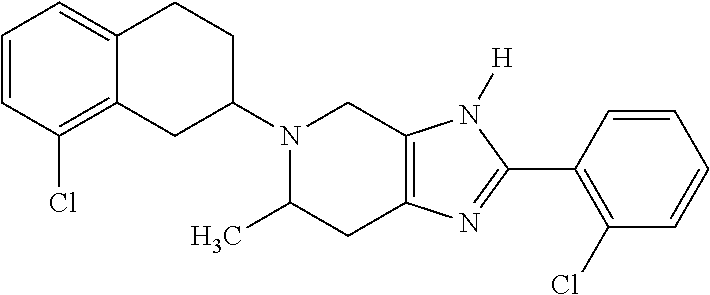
C12=CC=CC(Cl)=C1CC(N1C(C)CC3=C(C1)N([H])C(C1=C(Cl)C=CC=C1)=N3)CC2
